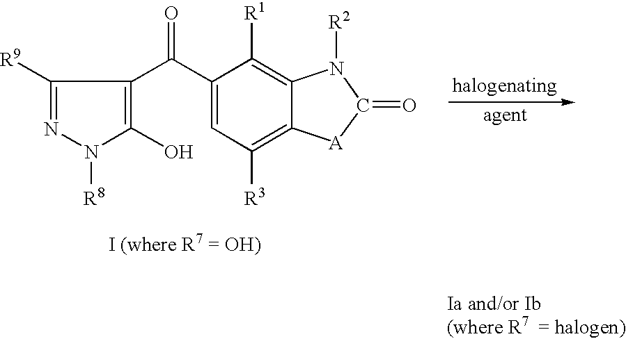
C1([R9])=NN([R8])C(O)=C1C(C1=CC([R3])=C2C(=C1[R1])N([R2])C(=O)[A]2)=O
